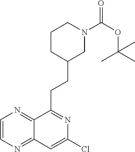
C1=CN=C2C(=N1)C(CCC1CN(C(OC(C)(C)C)=O)CCC1)=NC(Cl)=C2
